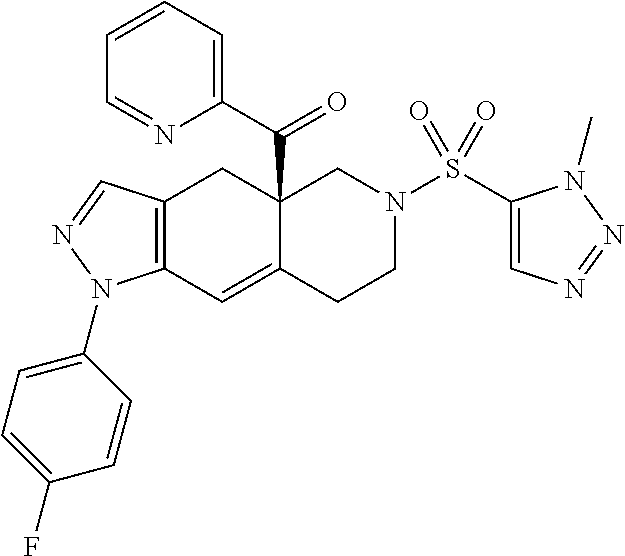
C12=C(C=NN1C1=CC=C(F)C=C1)CC1(C(C3=CC=CC=N3)=O)C(=C2)CCN(S(C2=CN=NN2C)(=O)=O)C1
